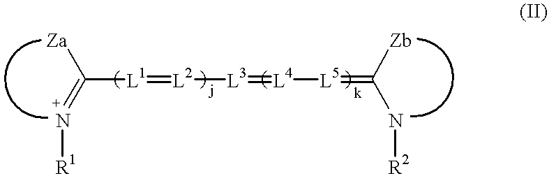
C([L1]=[L2][L3]=[L4][L5]=C(N[R2])[Zb])(=N[R1])[Za]
